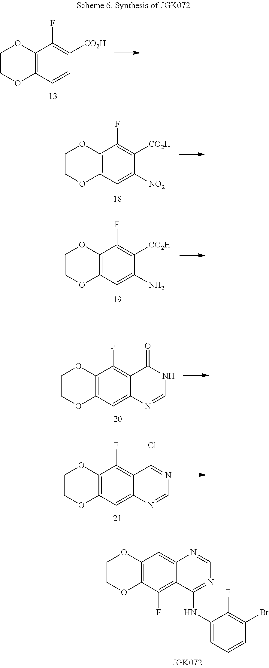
C1COC2=C(O1)C(F)=C([CO2H])C=C2.C1([NO2])=CC2=C(C(F)=C1[CO2H])OCCO2.C12=C(C=C(N)C([CO2H])=C1F)OCCO2.C1=NC2=CC3=C(C(F)=C2C(=O)N1)OCCO3.C1=NC2=CC3=C(C(F)=C2C(Cl)=N1)OCCO3.C1=NC2=CC3=C(OCCO3)C(F)=C2C(NC2=CC=CC(Br)=C2F)=N1
